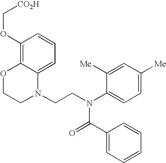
C1=C2C(=C(OC[CO2H])C=C1)OCCN2CCN(C1=CC=C([Me])C=C1[Me])C(=O)C1=CC=CC=C1
